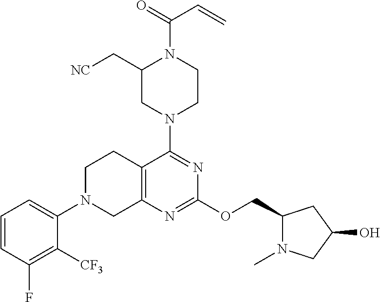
C1(C[NC])CN(C2=NC(OCC3N(C)CC(O)C3)=NC3=C2CCN(C2=CC=CC(F)=C2[CF3])C3)CCN1C(=O)C=C
